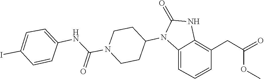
C1CN(C(NC2=CC=C(I)C=C2)=O)CCC1N1C(=O)NC2=C(CC(=O)OC)C=CC=C12
